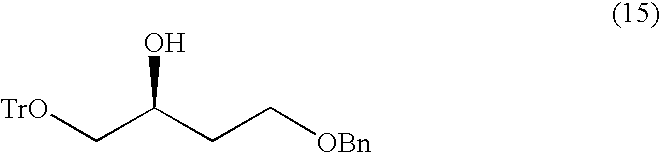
[TrO]CC(CC[OBn])O
